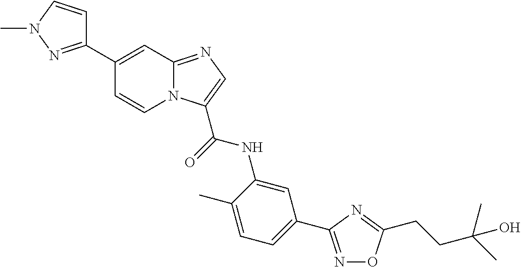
C1(C2=NN(C)C=C2)=CC2=NC=C(C(NC3=CC(C4=NOC(CCC(C)(C)O)=N4)=CC=C3C)=O)N2C=C1
